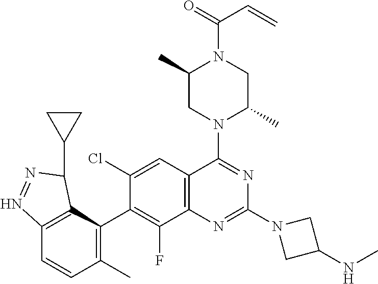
C12=C(C(C3=C(F)C4=C(C=C3Cl)C(N3C(C)CN(C(C=C)=O)C(C)C3)=NC(N3CC(NC)C3)=N4)=C(C)C=C1)C(C1CC1)N=N2
